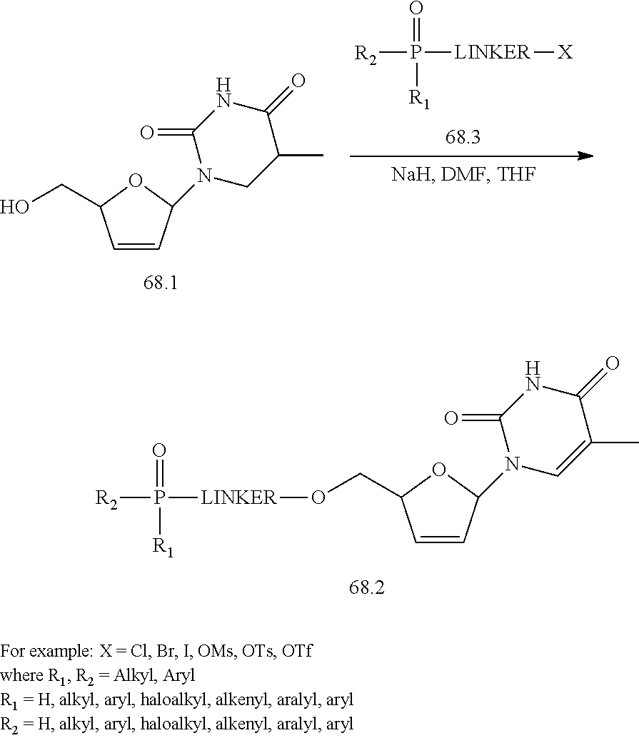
O1C(CO)C=CC1N1CC(C)C(=O)NC1=O.[R2]P([R1])(=O)[LINKER][X].O1C(CO[LINKER]P([R2])(=O)[R1])C=CC1N1C=C(C)C(=O)NC1=O
